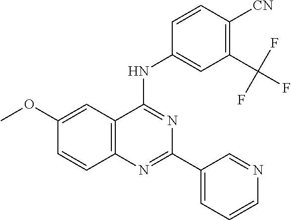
C1(OC)=CC2=C(C=C1)N=C(C1=CC=CN=C1)N=C2NC1=CC(C(F)(F)F)=C([CN])C=C1
